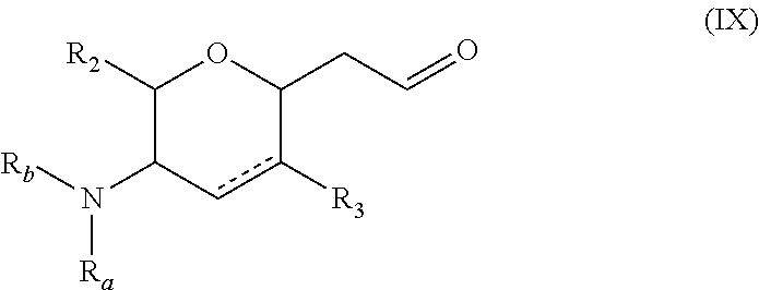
[R2]C1C(N([Rb])[Ra])cc([R3])C(CC=O)O1
